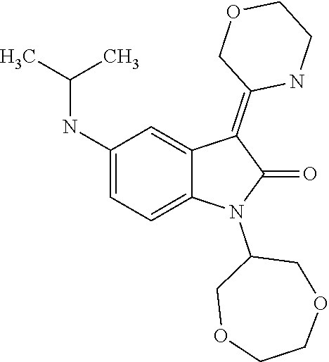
C1COCC(N2C(=O)C(=C3COCCN3)C3=CC(NC(C)C)=CC=C23)CO1
